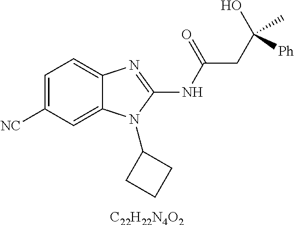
[C22H22N4O2].C1=C([NC])C=C2C(=C1)N=C(NC(=O)CC(O)(C)[Ph])N2C1CCC1
